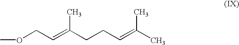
O(CC=C(CCC=C(C)C)C)C
